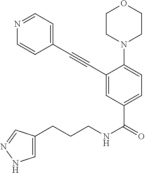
C1(C#CC2=CC(C(=O)NCCCC3=CNN=C3)=CC=C2N2CCOCC2)=CC=NC=C1
